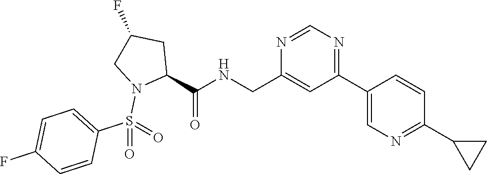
C1(CNC(C2CC(F)CN2S(=O)(C2=CC=C(F)C=C2)=O)=O)=CC(C2=CN=C(C3CC3)C=C2)=NC=N1
